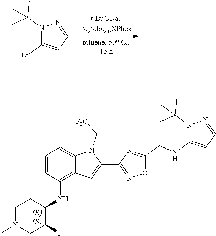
N1(C(C)(C)C)C(Br)=CC=N1.C1=CC(NC2CCN(C)CC2F)=C2C(=C1)N(C[F3C])C(C1=NOC(CNC3=CC=NN3C(C)(C)C)=N1)=C2
